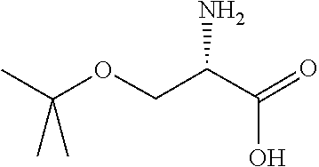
CC(C)(C)OCC(C(O)=O)N
